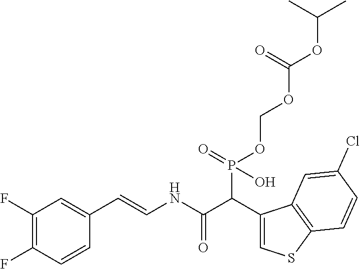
C1(F)=C(F)C=CC(C=CNC(C(C2=CSC3=C2C=C(Cl)C=C3)P(=O)(OCOC(OC(C)C)=O)O)=O)=C1
